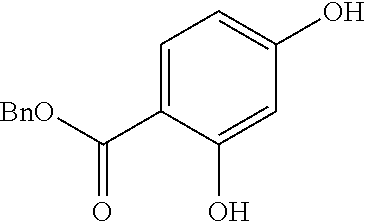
C1=C(C([BnO])=O)C(O)=CC(O)=C1
